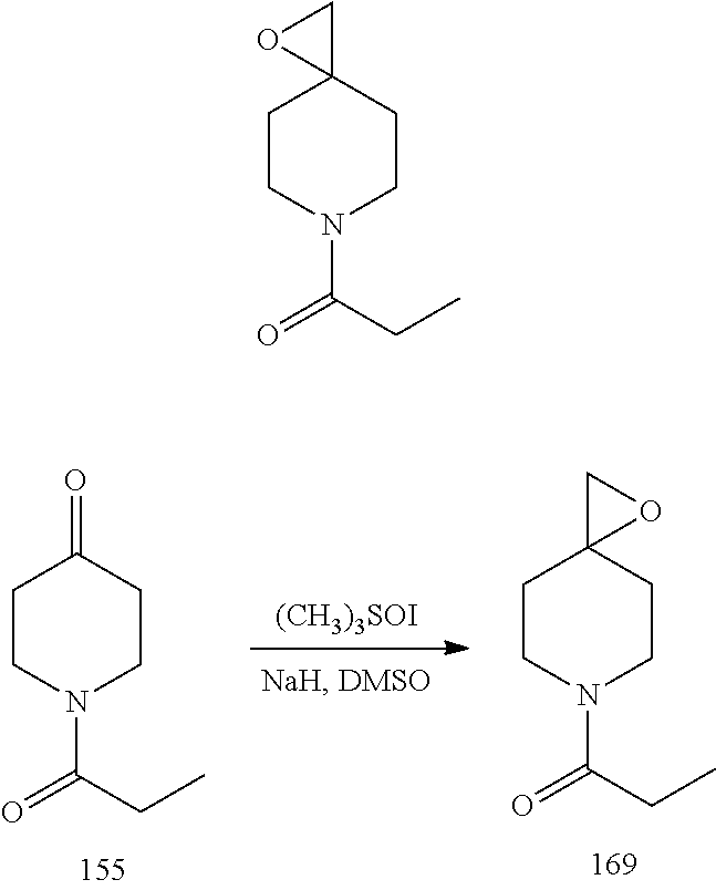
[(CH3)3SOI].C1CN(C(CC)=O)CCC1=O.C1CN(C(CC)=O)CCC12OC2.C1CN(C(CC)=O)CCC12CO2
